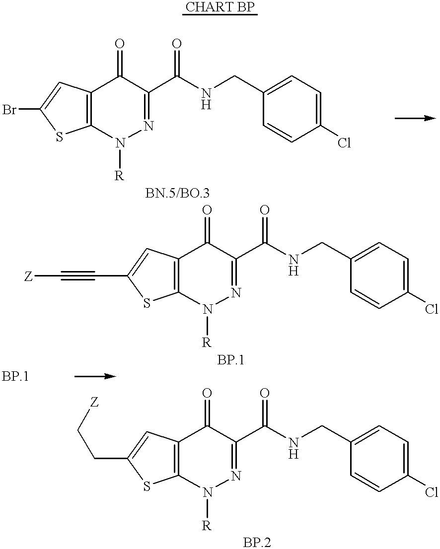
C12=C(C=C(Br)S1)C(=O)C(C(NCC1=CC=C(Cl)C=C1)=O)=NN2[R].C12=C(C=C(C#C[Z])S1)C(=O)C(C(NCC1=CC=C(Cl)C=C1)=O)=NN2[R].C12=C(C=C(CC[Z])S1)C(=O)C(C(NCC1=CC=C(Cl)C=C1)=O)=NN2[R]
